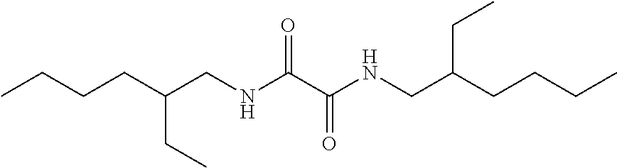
C(C(CNC(C(NCC(CCCC)CC)=O)=O)CC)CCC
